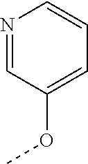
N1=CC(OC)=CC=C1
